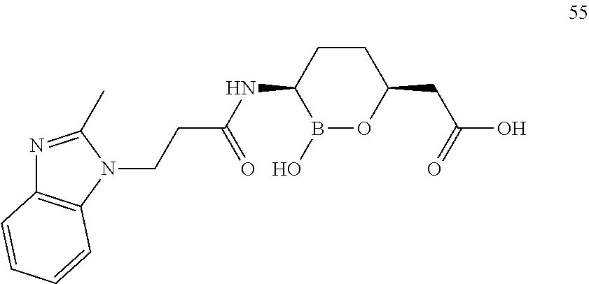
N1=C(C)N(CCC(NC2B(O)OC(CC(=O)O)CC2)=O)C2=C1C=CC=C2
